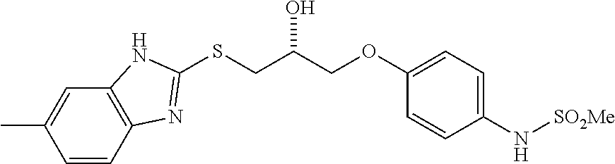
C1=CC2=C(C=C1C)NC(SCC(COC1=CC=C(N[SO2Me])C=C1)O)=N2
